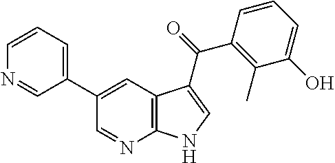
C12=C(C=C(C3=CC=CN=C3)C=N1)C(C(=O)C1=C(C)C(O)=CC=C1)=CN2
